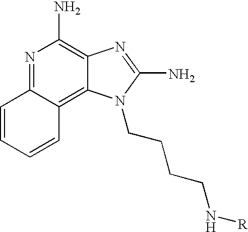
N1=C2C(=C3C(=C1N)N=C(N)N3CCCCN[R])C=CC=C2
